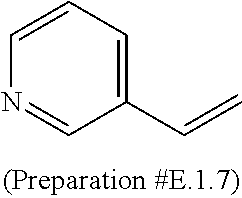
C1=CC=C(C=C)C=N1
